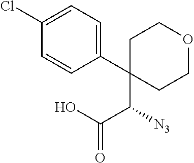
C1=C(Cl)C=CC(C2(C(C(=O)O)[N3])CCOCC2)=C1
